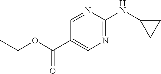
N1=C(NC2CC2)N=CC(C(OCC)=O)=C1
